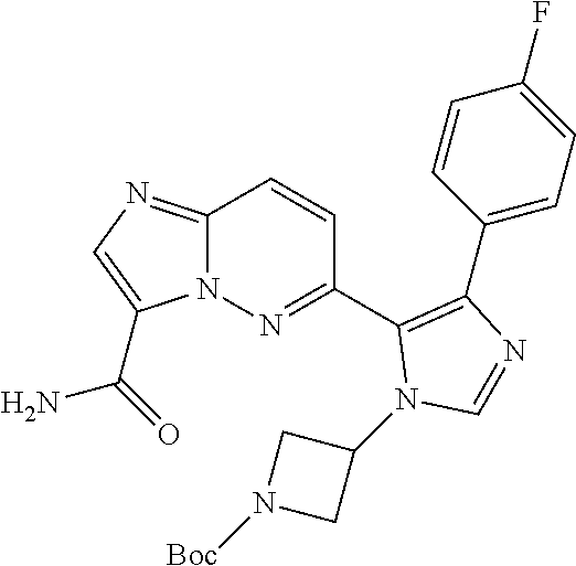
C1(C2=NN3C(=NC=C3C(=O)N)C=C2)=C(C2=CC=C(F)C=C2)N=CN1C1CN([Boc])C1
